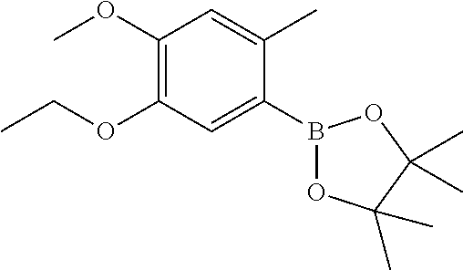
B1(C2=CC(OCC)=C(OC)C=C2C)OC(C)(C)C(C)(C)O1
